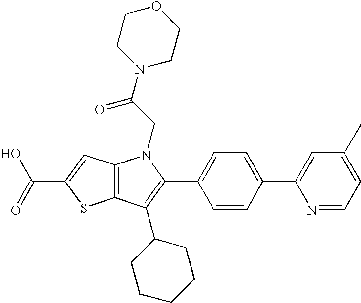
C(C1=CC2=C(S1)C(C1CCCCC1)=C(C1=CC=C(C3=CC(C)=CC=N3)C=C1)N2CC(=O)N1CCOCC1)(=O)O
